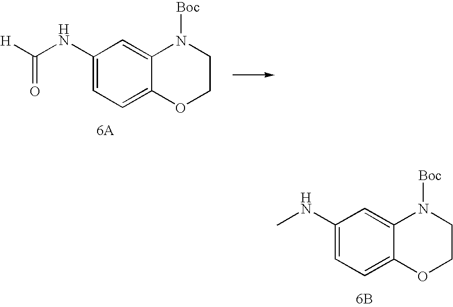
C1(NC([H])=O)=CC=C2C(=C1)N([Boc])CCO2.[6A].C1(NC)=CC=C2C(=C1)N([Boc])CCO2.[6B]
